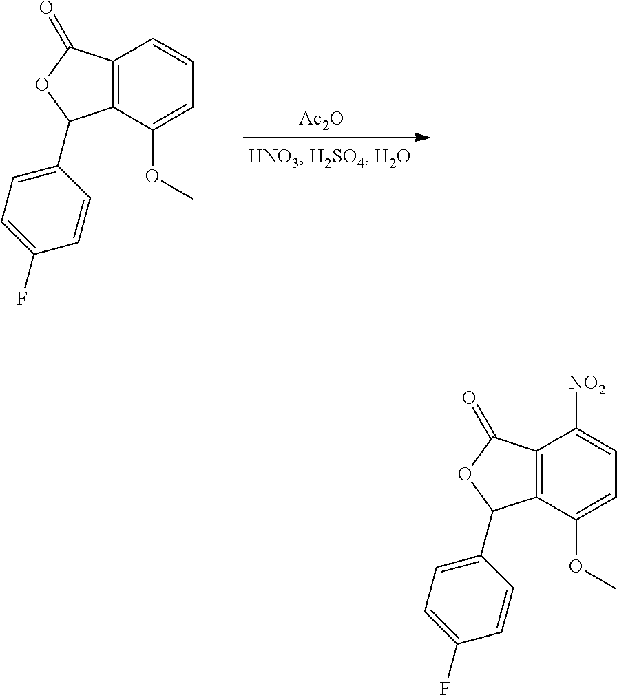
[Ac2O].C12=C(C(OC)=CC=C1)C(C1=CC=C(F)C=C1)OC2=O.C12=C(C(OC)=CC=C1[NO2])C(C1=CC=C(F)C=C1)OC2=O
